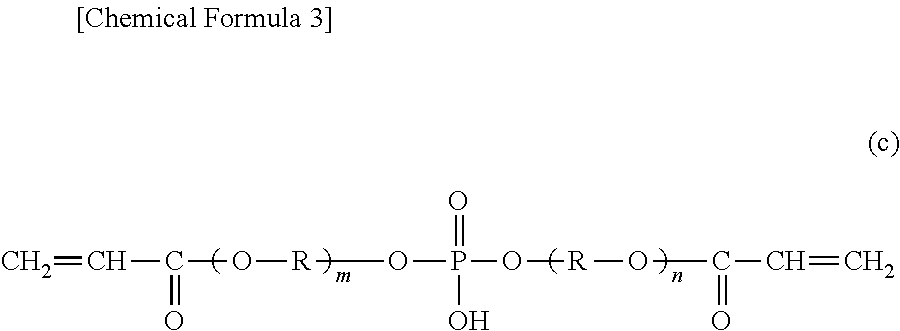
C(=C)C(O[R]OP(O[R]OC(C=C)=O)(=O)O)=O
